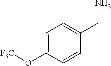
C1=C(O[F3C])C=CC(CN)=C1
